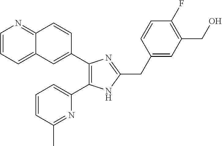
C1=CC=C2C(=N1)C=CC(C1=C(C3=CC=CC(C)=N3)NC(CC3=CC(CO)=C(F)C=C3)=N1)=C2
